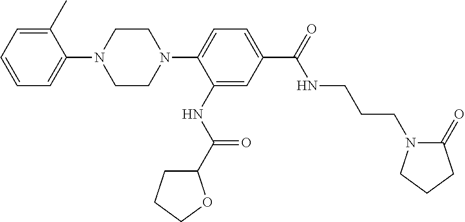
C1=C(C)C(N2CCN(C3=CC=C(C(NCCCN4C(=O)CCC4)=O)C=C3NC(=O)C3CCCO3)CC2)=CC=C1
